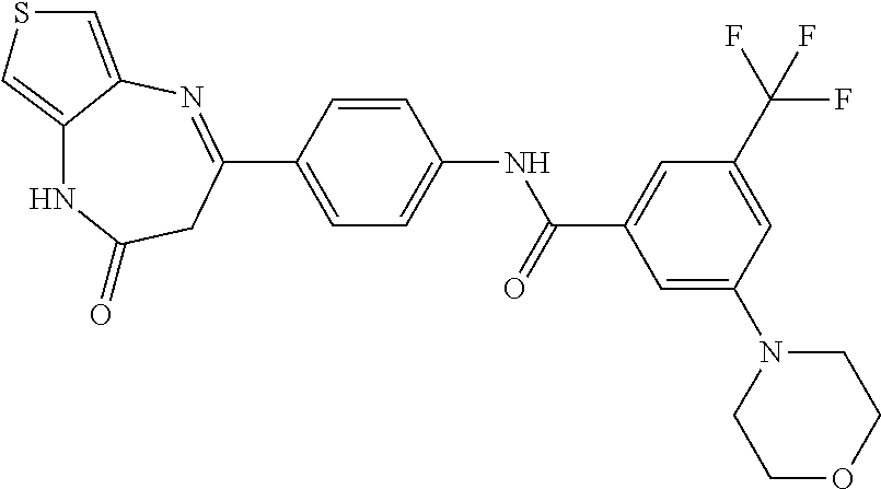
C1=C(C2=NC3=CSC=C3NC(=O)C2)C=CC(NC(C2=CC(C(F)(F)F)=CC(N3CCOCC3)=C2)=O)=C1
